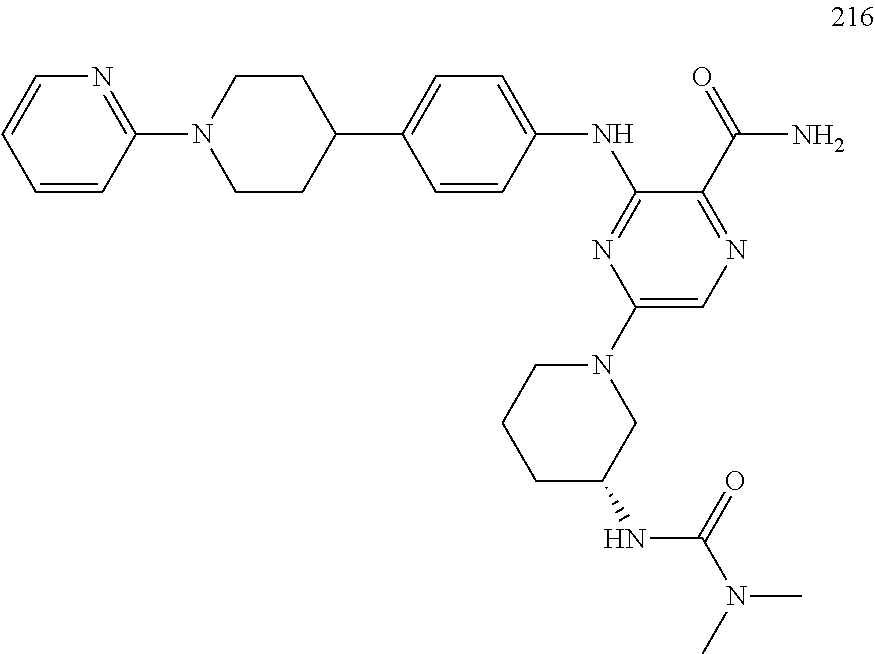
C1CC(C2=CC=C(NC3=NC(N4CCCC(NC(=O)N(C)C)C4)=CN=C3C(N)=O)C=C2)CCN1C1=NC=CC=C1
